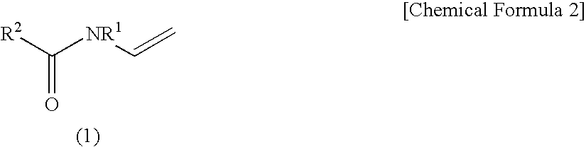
[R2]C([NR1]C=C)=O
